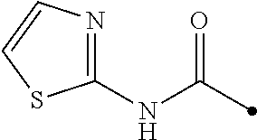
C1(NC(=O)C)=NC=CS1
